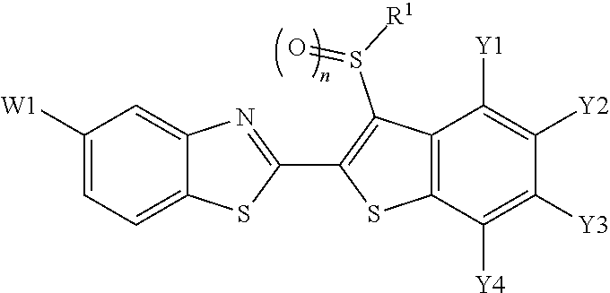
C12=CC=C([W1])C=C1N=C(C1=C(S(=O)[R1])C3=C(S1)C([Y4])=C([Y3])C([Y2])=C3[Y1])S2
